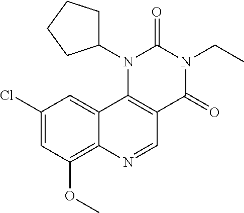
C1(Cl)=CC(OC)=C2C(=C1)C1=C(C=N2)C(=O)N(CC)C(=O)N1C1CCCC1
